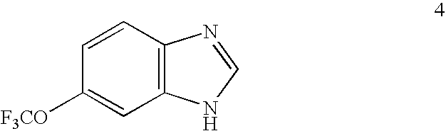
C1=CC([F3CO])=CC2=C1N=CN2
